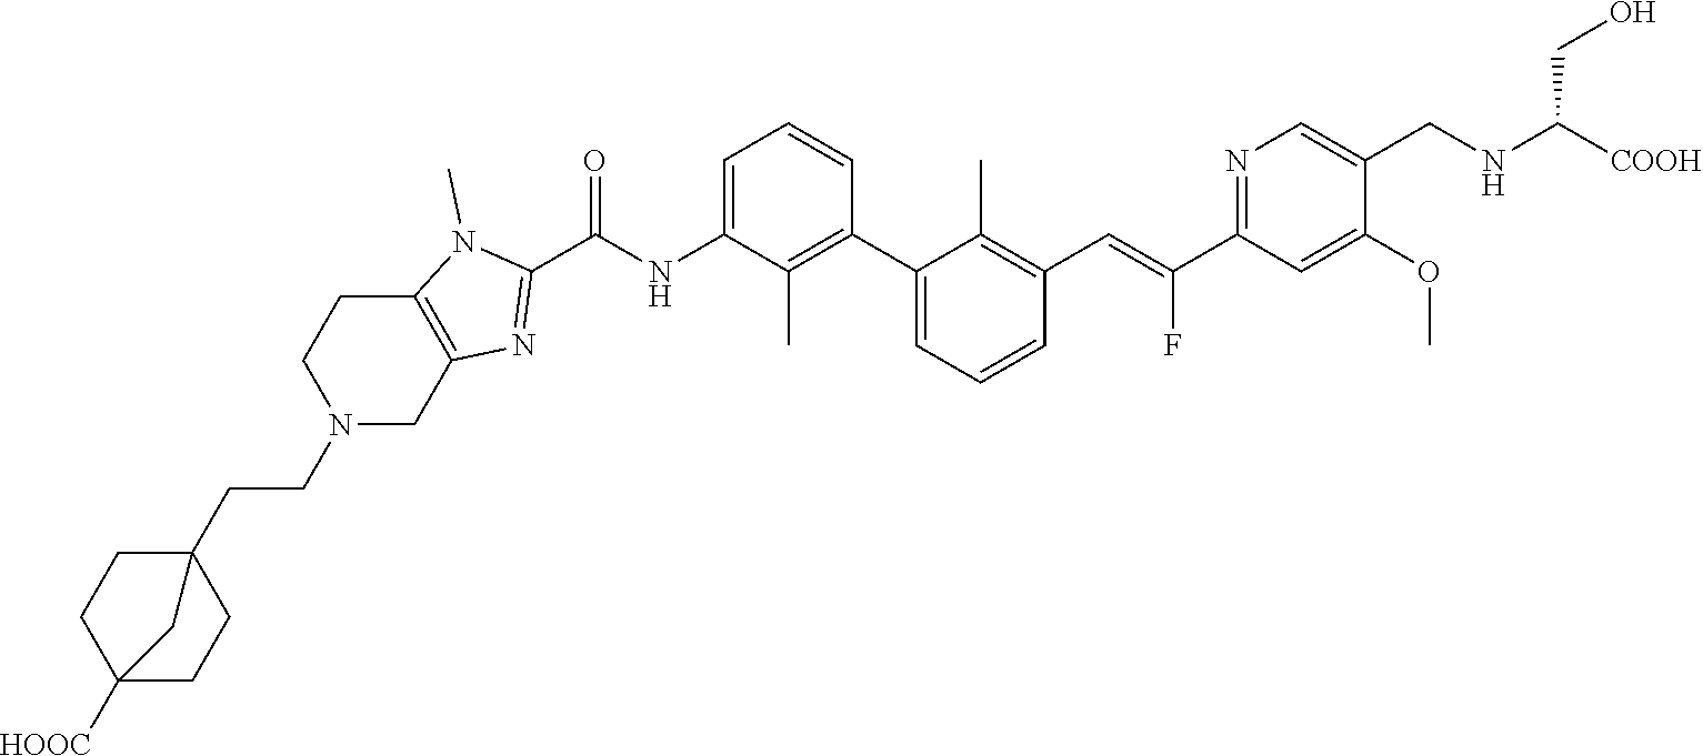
C1(C2=CC=CC(C=C(C3=NC=C(CNC([COOH])CO)C(OC)=C3)F)=C2C)=C(C)C(NC(C2=NC3=C(N2C)CCN(CCC24CCC([HOOC])(CC2)C4)C3)=O)=CC=C1
